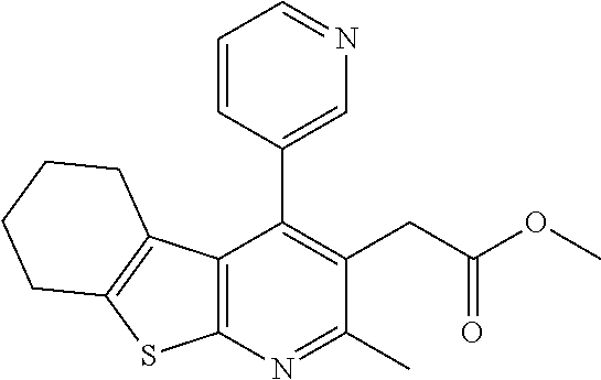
C12=C(N=C(C)C(CC(OC)=O)=C1C1=CN=CC=C1)SC1=C2CCCC1
